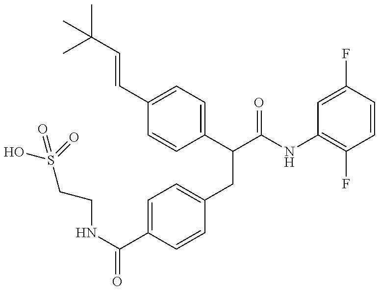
OS(CCNC(=O)C1=CC=C(CC(C(NC2=C(F)C=CC(F)=C2)=O)C2=CC=C(C=CC(C)(C)C)C=C2)C=C1)(=O)=O
